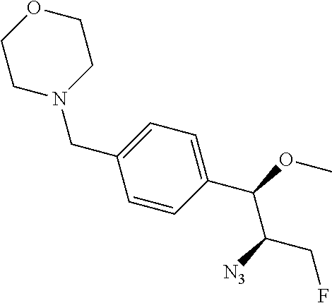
C(C1=CC=C(C(OC)C([N3])CF)C=C1)N1CCOCC1
